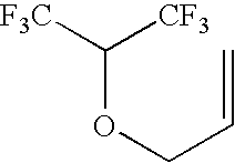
C(OCC=C)([CF3])[F3C]
